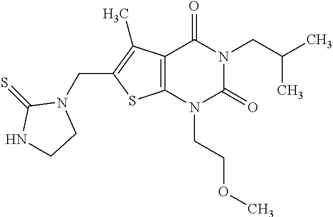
C12=C(N(CCOC)C(=O)N(CC(C)C)C1=O)SC(CN1C(=S)NCC1)=C2C
